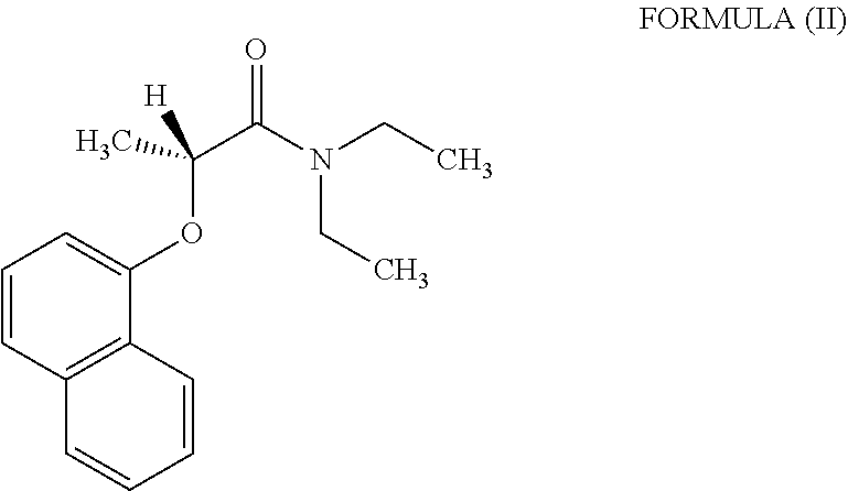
C1=CC2=C(C(OC(C(N(CC)CC)=O)(C)[H])=C1)C=CC=C2
